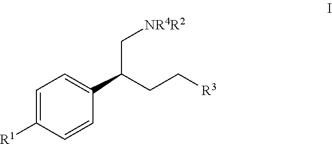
C1=C([R1])C=CC(C(CC[R3])C[NR4R2])=C1
